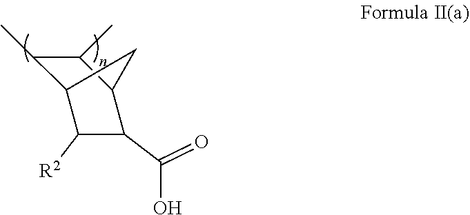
C1(C)C2C([R2])C(C(O)=O)C(C1C)C2
